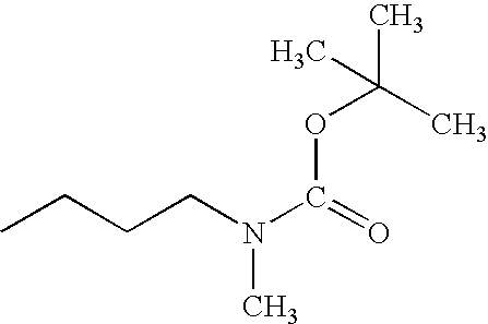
N(C(=O)OC(C)(C)C)(CCCC)C
